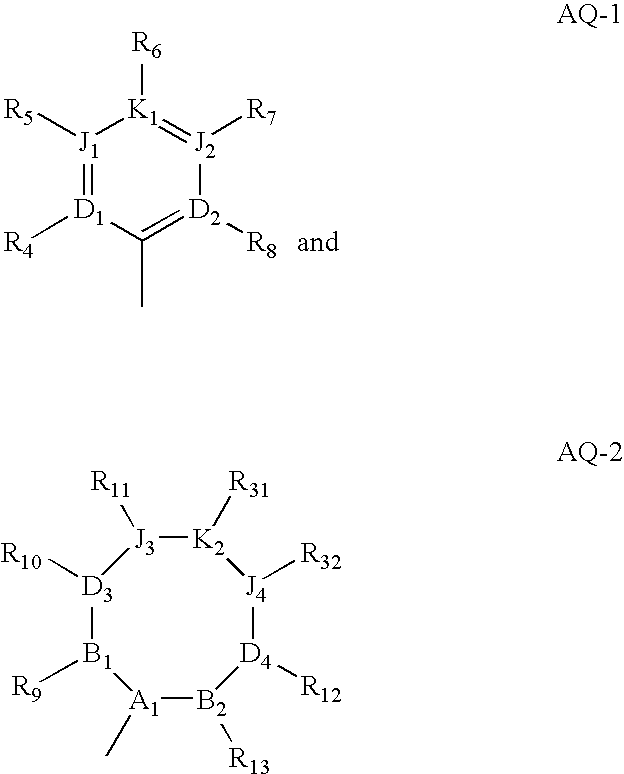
[J1]1([R5])=[D1]([R4])C(C)=[D2]([R8])[J2]([R7])=[K1]1[R6].[D3]1([R10])[B1]([R9])[A1](C)[B2]([R13])[D4]([R12])[J4]([R32])[K2]([R31])[J3]1[R11]
